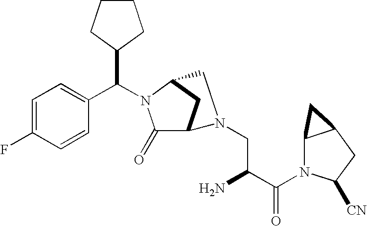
C1=C(F)C=CC(C(N2C(=O)C3CC2CN3CC(N)C(N2C3C(CC2[CN])C3)=O)C2CCCC2)=C1
